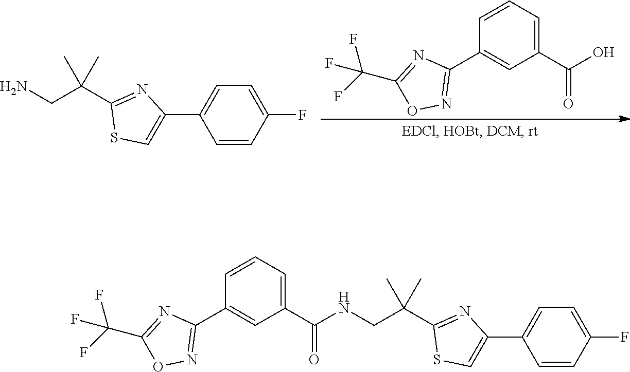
C1(C(O)=O)=CC=CC(C2=NOC(C(F)(F)F)=N2)=C1.C1=CC(F)=CC=C1C1=CSC(C(CN)(C)C)=N1.C1(C(NCC(C2=NC(C3=CC=C(F)C=C3)=CS2)(C)C)=O)=CC=CC(C2=NOC(C(F)(F)F)=N2)=C1
